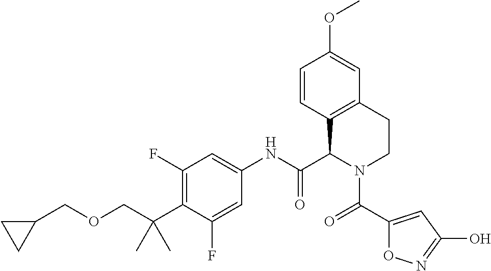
C1=CC2=C(C=C1OC)CCN(C(C1=CC(O)=NO1)=O)C2C(NC1=CC(F)=C(C(C)(C)COCC2CC2)C(F)=C1)=O
